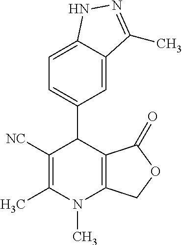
C1=C2C(=CC=C1C1C([NC])=C(C)N(C)C3=C1C(=O)OC3)NN=C2C
